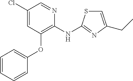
C1=CC=CC(OC2=C(NC3=NC(CC)=CS3)N=CC(Cl)=C2)=C1
